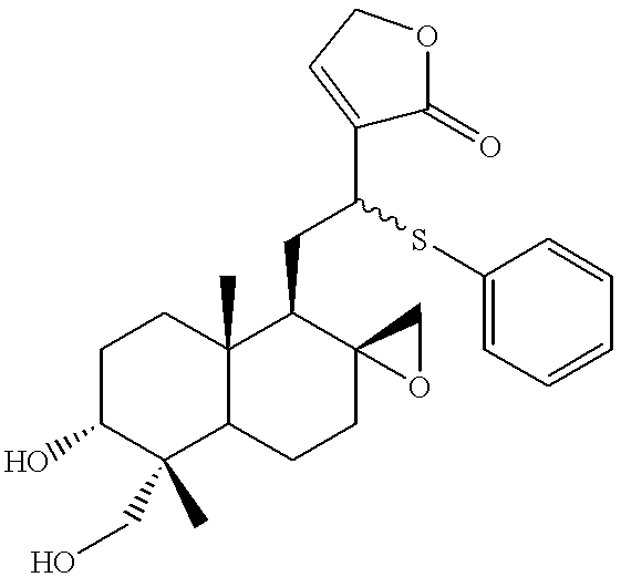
C1C(O)C(CO)(C)C2C(C)(C1)C(CC(C1=CCOC1=O)SC1=CC=CC=C1)C1(CC2)OC1
